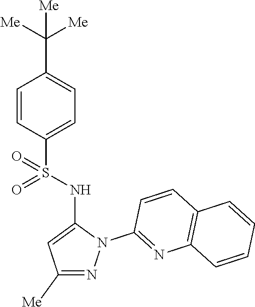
C1=CC(S(NC2=CC([Me])=NN2C2=NC3=C(C=C2)C=CC=C3)(=O)=O)=CC=C1C([Me])([Me])[Me]
